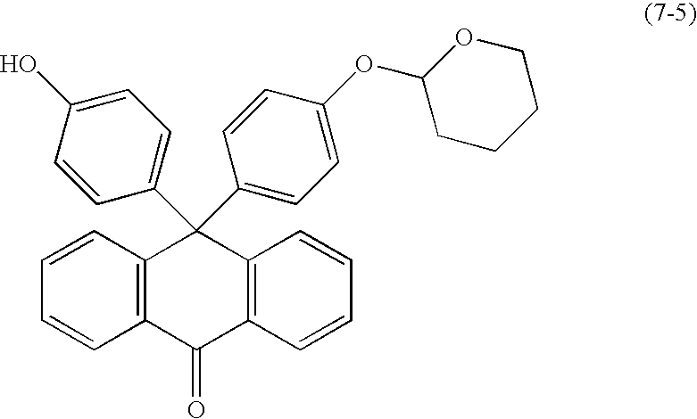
C1=CC2=C(C=C1)C(=O)C1=C(C2(C2=CC=C(OC3CCCCO3)C=C2)C2=CC=C(O)C=C2)C=CC=C1
